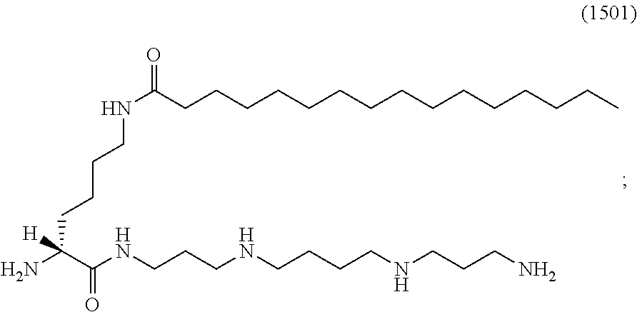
N(C(CCCCCCCCCCCCCCC)=O)CCCCC(N)(C(NCCCNCCCCNCCCN)=O)[H]
